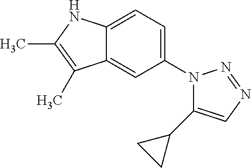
C1(N2C(C3CC3)=CN=N2)=CC=C2C(=C1)C(C)=C(C)N2
